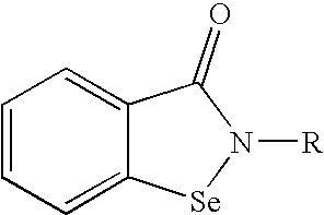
C1=CC=C2C(=C1)C(=O)N([R])[Se]2
